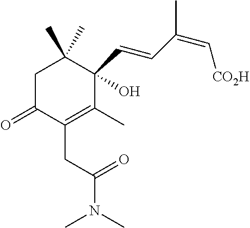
C1C(=O)C(CC(N(C)C)=O)=C(C)C(C=CC(=C[CO2H])C)(O)C1(C)C
